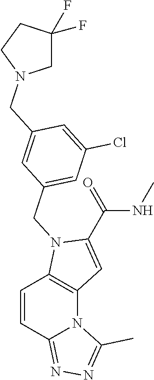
C(NC)(C1=CC2=C(N1CC1=CC(Cl)=CC(CN3CC(F)(F)CC3)=C1)C=CC1=NN=C(C)N21)=O
